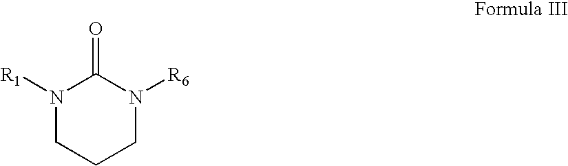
C1CN([R6])C(=O)N([R1])C1
